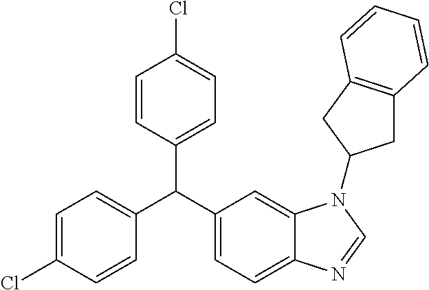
C1=C(Cl)C=CC(C(C2=CC=C3C(=C2)N(C2CC4=C(C2)C=CC=C4)C=N3)C2=CC=C(Cl)C=C2)=C1
